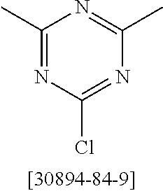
C1(C)=NC(Cl)=NC(C)=N1
